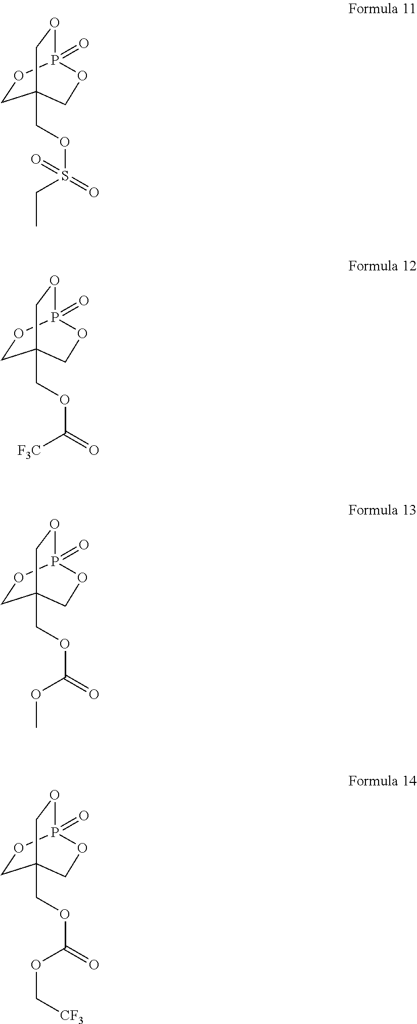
C1OP2(=O)OCC1(COS(=O)(CC)=O)CO2.C1OP2(=O)OCC1(COC(=O)[F3C])CO2.C1OP2(=O)OCC1(COC(=O)OC)CO2.C1OP2(=O)OCC1(COC(=O)OC[CF3])CO2
